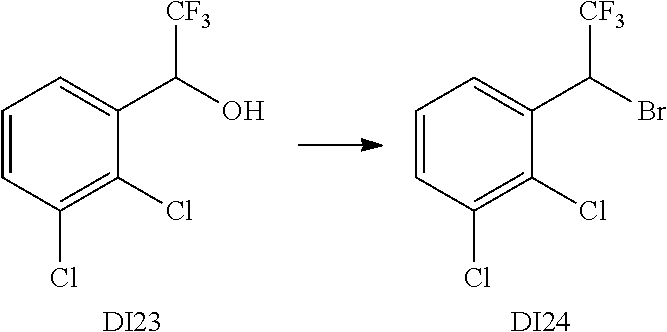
C1=CC(Cl)=C(Cl)C(C(Br)[CF3])=C1.[DI24].C1=CC(Cl)=C(Cl)C(C(O)[CF3])=C1.[DI23]
